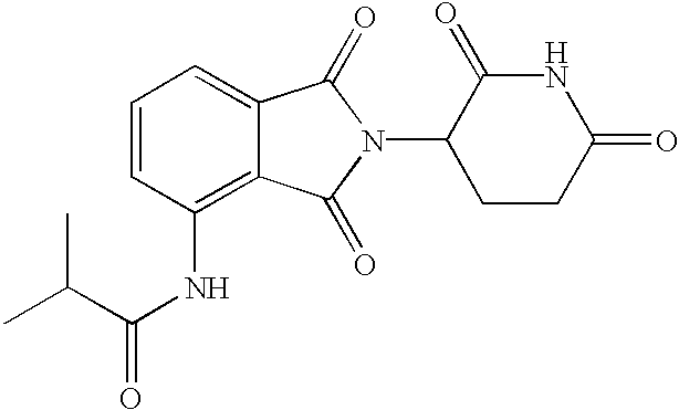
N1C(=O)CCC(N2C(=O)C3=CC=CC(NC(C(C)C)=O)=C3C2=O)C1=O
